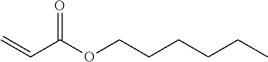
O=C(OCCCCCC)C=C
